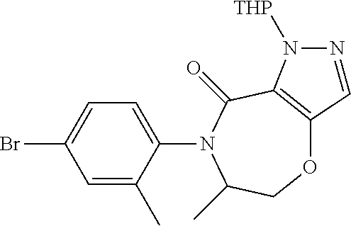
O1C2=C(C(=O)N(C3=CC=C(Br)C=C3C)C(C)C1)N([THP])N=C2
